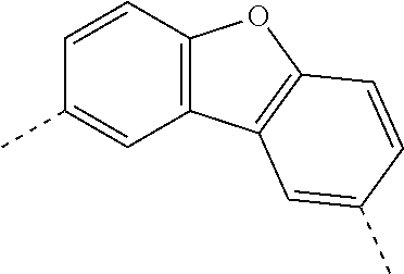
C1=CC(C)=CC2=C1OC1=C2C=C(C)C=C1
